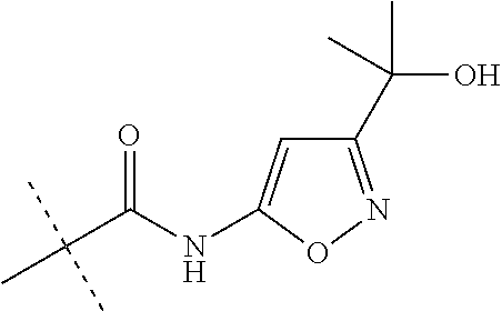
N(C(C(C)(C)C)=O)C1=CC(C(O)(C)C)=NO1
